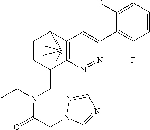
C12=C(N=NC(C3=C(F)C=CC=C3F)=C1)C1(CN(C(CN3C=NC=N3)=O)CC)CCC2C1(C)C
